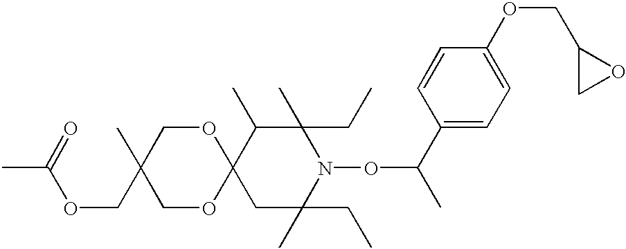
C12(CC(C)(CC)N(OC(C)C3=CC=C(OCC4CO4)C=C3)C(C)(CC)C1C)OCC(C)(COC(C)=O)CO2
